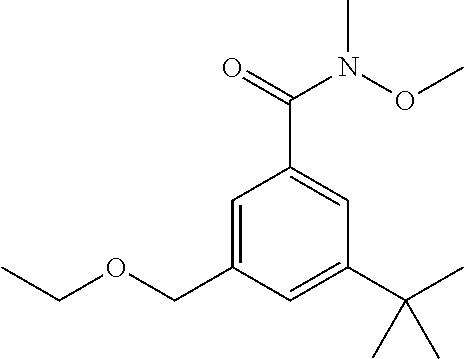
C1=C(COCC)C=C(C(C)(C)C)C=C1C(=O)N(OC)C
